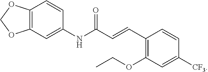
C12=C(C=C(NC(C=CC3=C(OCC)C=C([CF3])C=C3)=O)C=C1)OCO2
